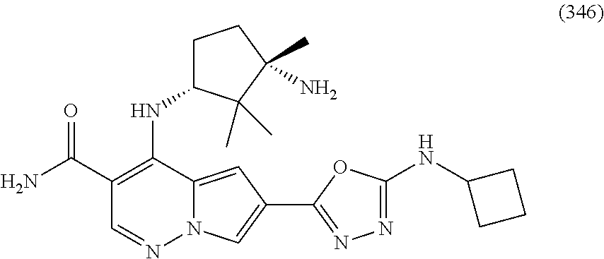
N12C(=CC(C3=NN=C(NC4CCC4)O3)=C1)C(NC1CCC(C)(N)C1(C)C)=C(C(=O)N)C=N2
